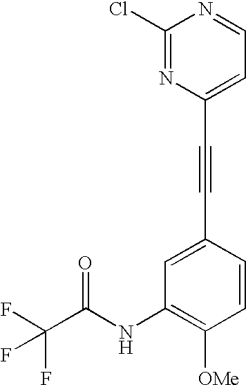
C1=C(C#CC2=CC=NC(Cl)=N2)C=CC([OMe])=C1NC(C(F)(F)F)=O
